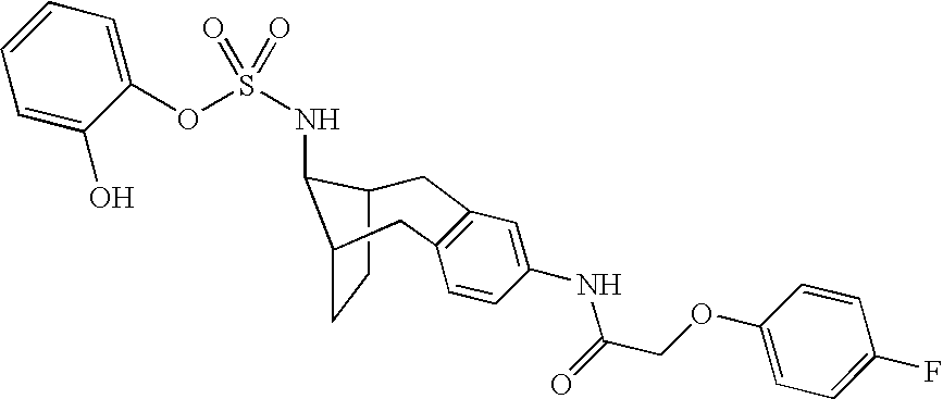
C1C2CCC(C2NS(=O)(OC2=CC=CC=C2O)=O)CC2=C1C=C(NC(=O)COC1=CC=C(F)C=C1)C=C2
